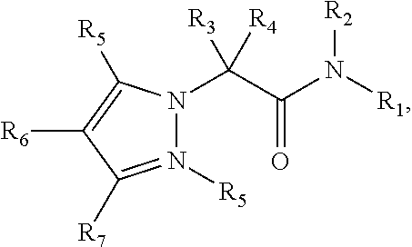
N1([R5])=C([R7])C([R6])=C([R5])N1C(C(N([R2])[R1])=O)([R4])[R3]
